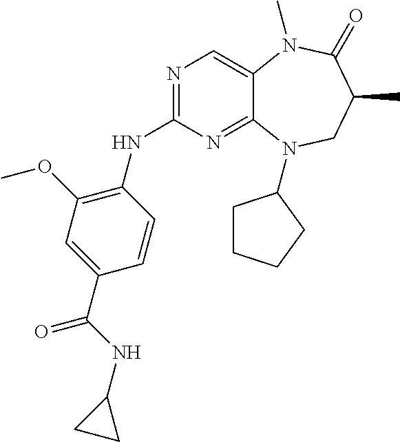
N1=C(NC2=C(OC)C=C(C(=O)NC3CC3)C=C2)N=C2C(=C1)N(C)C(=O)C(C)CN2C1CCCC1
